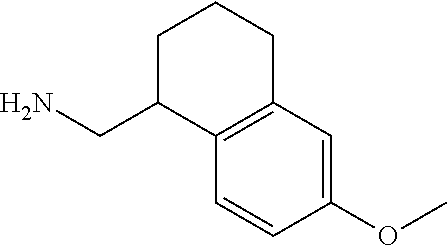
C1(OC)=CC2=C(C=C1)C(CN)CCC2
